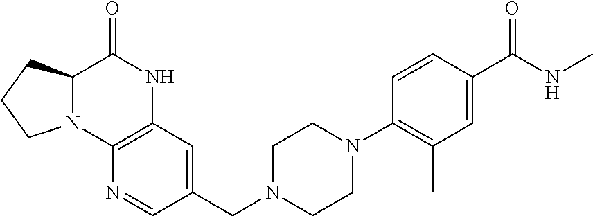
C12=C(C=C(CN3CCN(C4=C(C)C=C(C(NC)=O)C=C4)CC3)C=N1)NC(=O)C1N2CCC1
